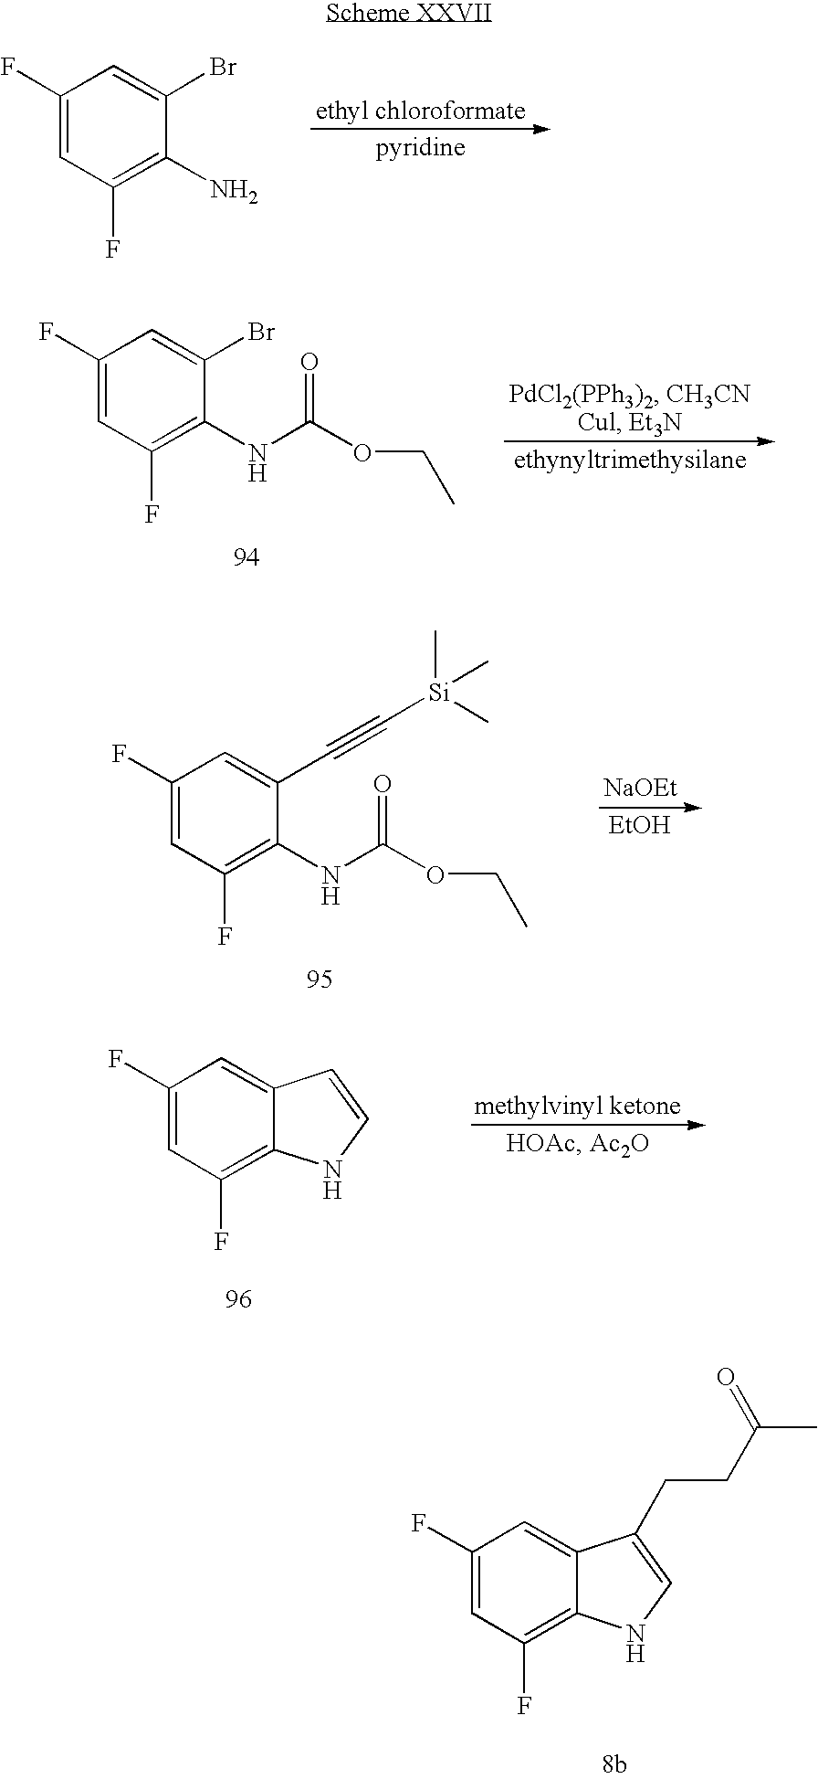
C1(F)=C(N)C(Br)=CC(F)=C1.C1(F)=C(NC(OCC)=O)C(Br)=CC(F)=C1.C1(F)=C(NC(OCC)=O)C(C#C[Si](C)(C)C)=CC(F)=C1.[NaOEt].[EtOH].C1(F)=C2C(=CC(F)=C1)C=CN2.C1(F)=C2C(=CC(F)=C1)C(CCC(C)=O)=CN2
